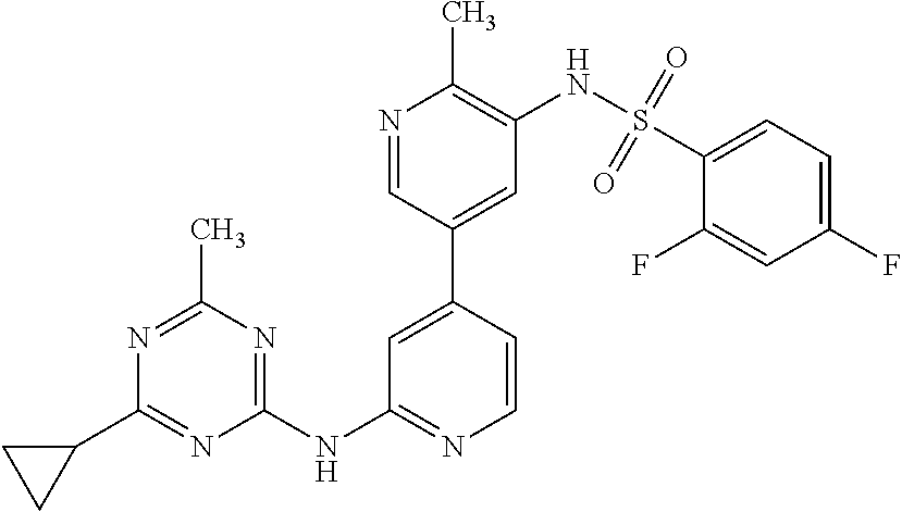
C1=CC(C2=CC(NS(C3=CC=C(F)C=C3F)(=O)=O)=C(C)N=C2)=CC(NC2=NC(C)=NC(C3CC3)=N2)=N1
